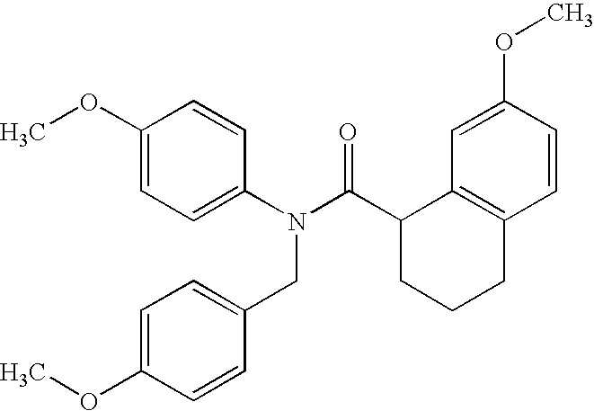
C1=C(OC)C=CC2=C1C(C(N(C1=CC=C(OC)C=C1)CC1=CC=C(OC)C=C1)=O)CCC2
